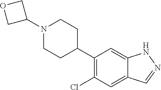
C1(C2CCN(C3COC3)CC2)=C(Cl)C=C2C(=C1)NN=C2
